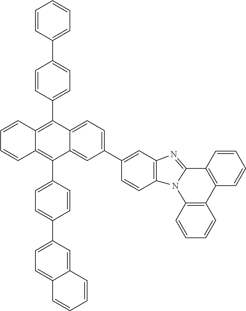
C1=CC2=C(C=C1)N1C(=NC3=C1C=CC(C1=CC=C4C(=C1)C(C1=CC=C(C5=CC=C6C(=C5)C=CC=C6)C=C1)=C1C(=C4C4=CC=C(C5=CC=CC=C5)C=C4)C=CC=C1)=C3)C1=C2C=CC=C1
